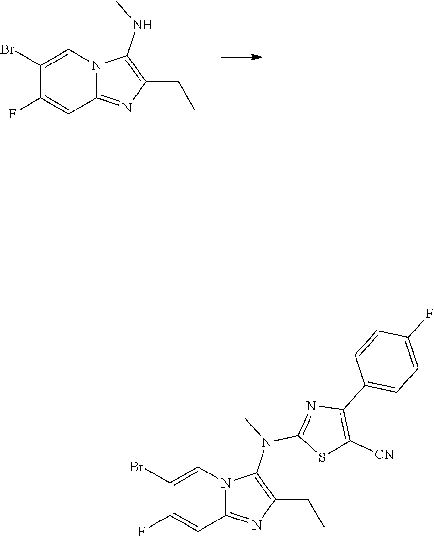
C1(F)=CC2=NC(CC)=C(N(C)C3=NC(C4=CC=C(F)C=C4)=C([CN])S3)N2C=C1Br.C1(F)=CC2=NC(CC)=C(NC)N2C=C1Br
